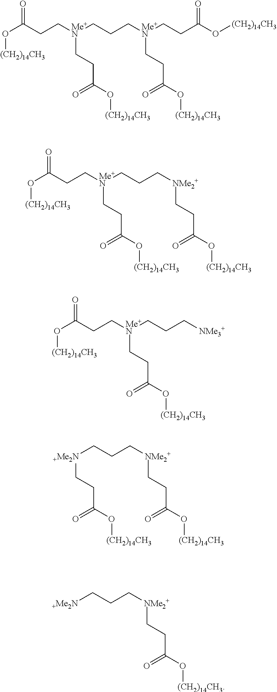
C(C[Me+N](CCC[Me+N](CCC(O[(CH2)14CH3])=O)CCC(O[(CH2)14CH3])=O)CCC(O[(CH2)14CH3])=O)C(O[(CH2)14CH3])=O.C(C[Me+N](CCC[NMe2+]CCC(O[(CH2)14CH3])=O)CCC(O[(CH2)14CH3])=O)C(O[(CH2)14CH3])=O.C(C[Me+N](CCC[NMe3+])CCC(O[(CH2)14CH3])=O)C(O[(CH2)14CH3])=O.[+Me2N](CCC[NMe2+]CCC(O[(CH2)14CH3])=O)CCC(O[(CH2)14CH3])=O.[+Me2N]CCC[NMe2+]CCC(O[(CH2)14CH3])=O
